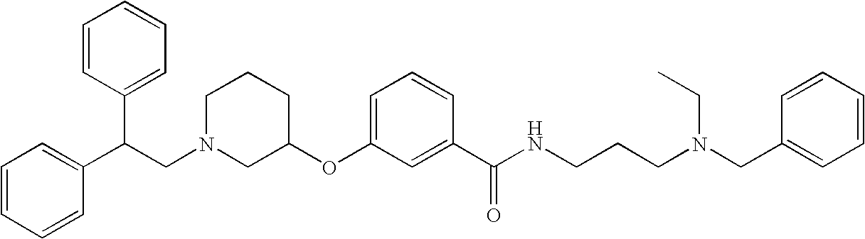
C1CCC(OC2=CC=CC(C(NCCCN(CC3=CC=CC=C3)CC)=O)=C2)CN1CC(C1=CC=CC=C1)C1=CC=CC=C1
